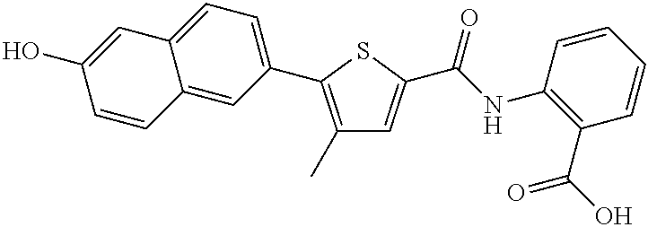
C1(C)=C(C2=CC=C3C(=C2)C=CC(O)=C3)SC(C(NC2=C(C(O)=O)C=CC=C2)=O)=C1
